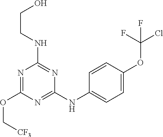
N1=C(NC2=CC=C(OC(Cl)(F)F)C=C2)N=C(NCCO)N=C1OC[CF3]
